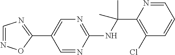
C1(C2=CN=C(NC(C)(C)C3=C(Cl)C=CC=N3)N=C2)=NC=NO1
